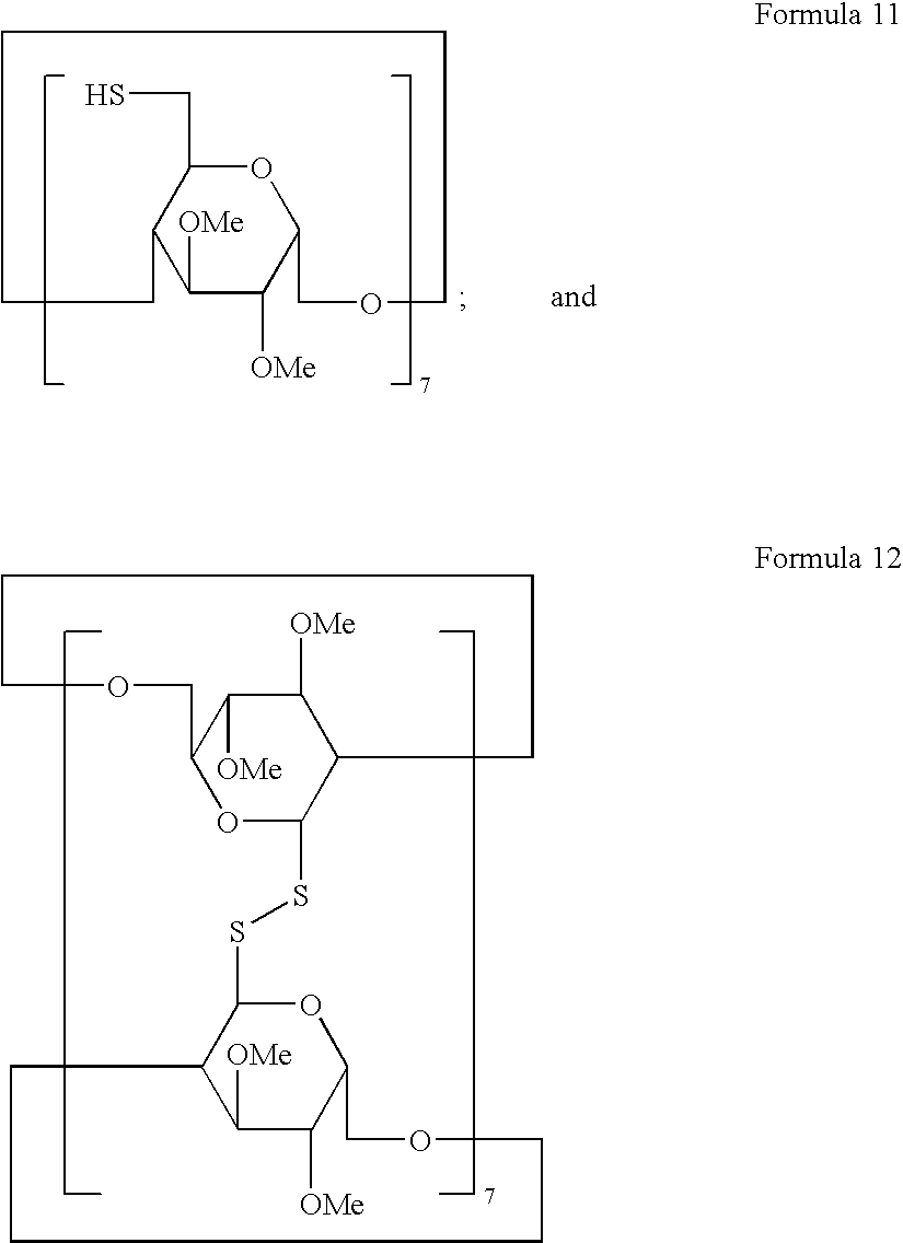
O1C(CS)C2C([OMe])C([OMe])C1COCCCCC2.C1([OMe])C([OMe])C2OC(SSC3OC4C([OMe])C([OMe])C3CCCCOC4)C1CCCCOC2
